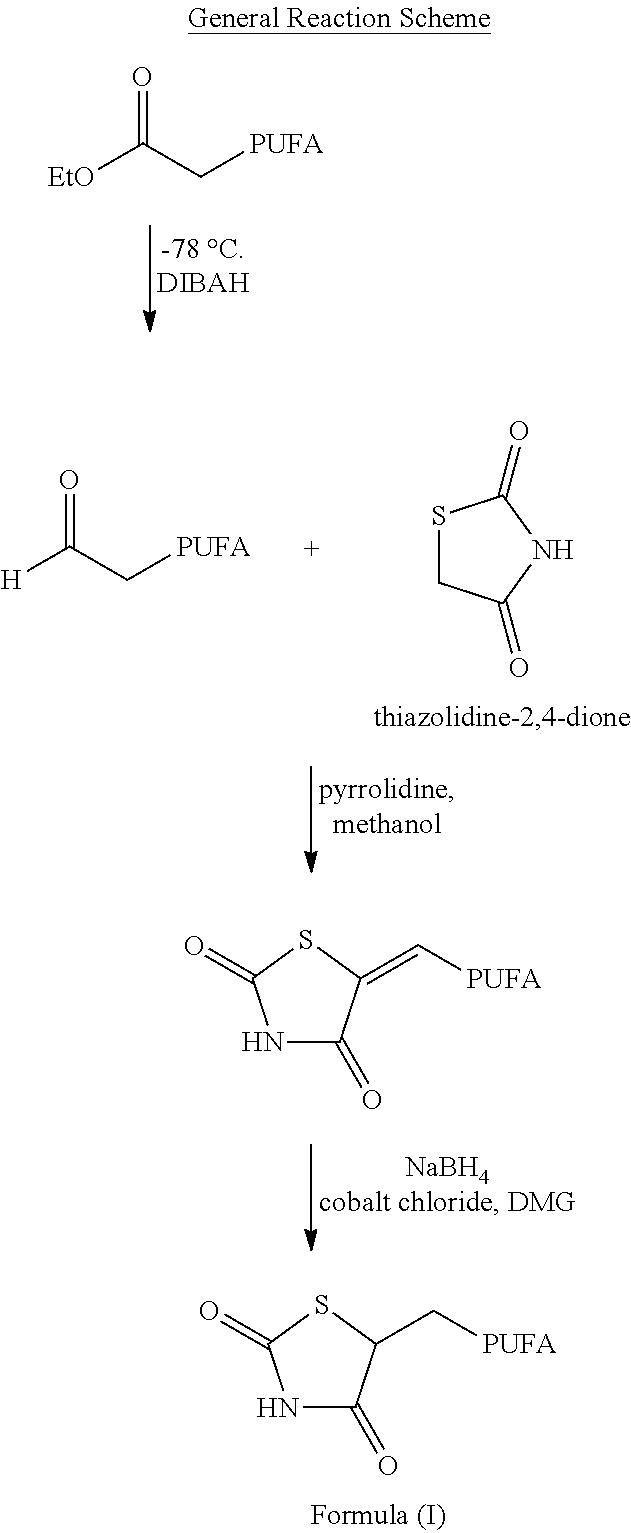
[EtO]C(C[PUFA])=O.S1CC(=O)NC1=O.[H]C(C[PUFA])=O.N1C(=O)C(=C[PUFA])SC1=O.N1C(=O)C(C[PUFA])SC1=O
